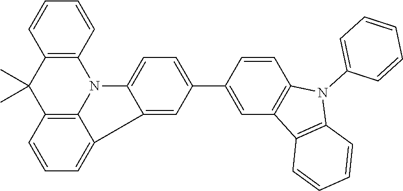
C1=CC(C2=CC=C3C(=C2)C2=CC=CC4=C2N3C2=C(C=CC=C2)C4(C)C)=CC2=C1N(C1=CC=CC=C1)C1=C2C=CC=C1
